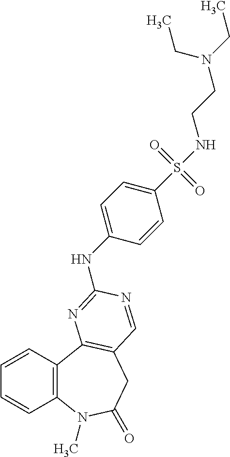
C1=CC2=C(C=C1)C1=C(CC(=O)N2C)C=NC(NC2=CC=C(S(=O)(=O)NCCN(CC)CC)C=C2)=N1
